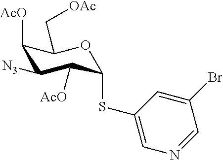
C1(SC2C([AcO])C([N3])C([AcO])C(C[OAc])O2)=CN=CC(Br)=C1
